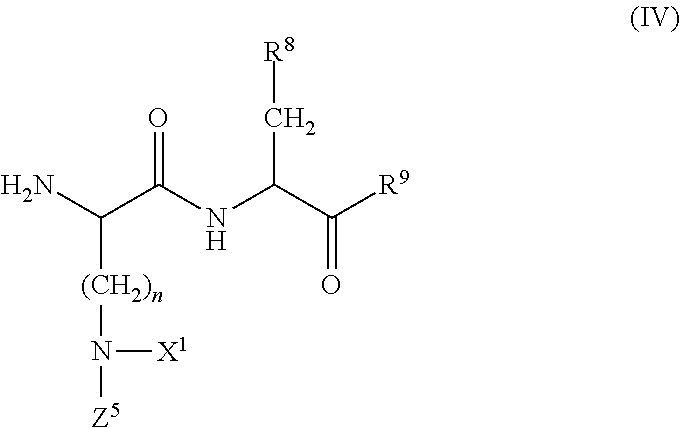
NC(C(NC(C([R9])=O)C[R8])=O)[(CH2)n]N([Z5])[X1]
